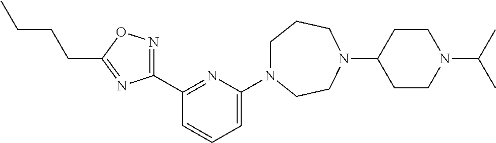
C1(C2=NC(N3CCCN(C4CCN(C(C)C)CC4)CC3)=CC=C2)=NOC(CCCC)=N1
